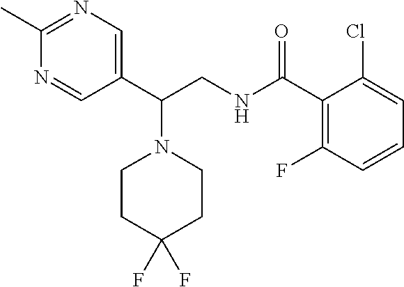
N1=C(C)N=CC(C(CNC(C2=C(F)C=CC=C2Cl)=O)N2CCC(F)(F)CC2)=C1
